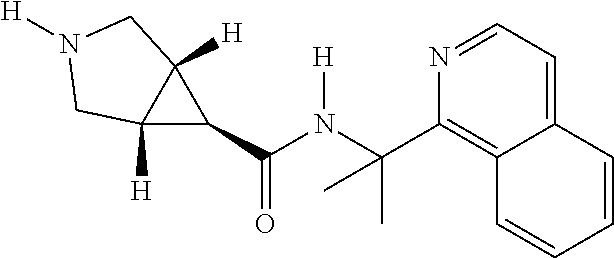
C12([H])C(C(=O)N([H])C(C)(C)C3=C4C(=CC=N3)C=CC=C4)C1([H])CN([H])C2
